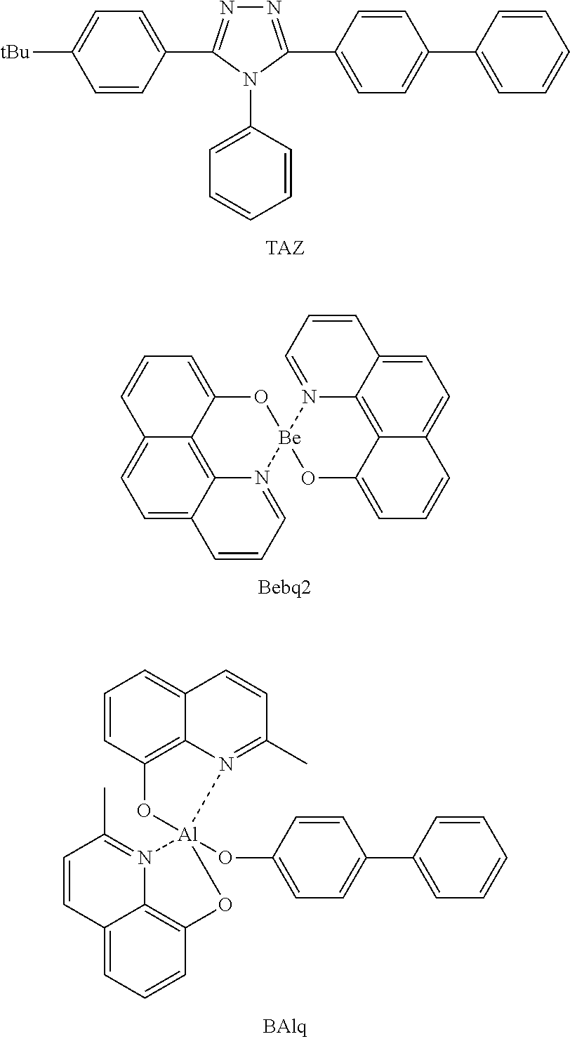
C1=CC(C2=NN=C(C3=CC=C(C4=CC=CC=C4)C=C3)N2C2=CC=CC=C2)=CC=C1[tBu].C1=C2C3=C4C(=C1)C=CC=C4O[Be]1(N3=CC=C2)OC2=CC=CC3=CC=C4C(=C23)N1=CC=C4.C1=CC2=C3C(=C1)C=CC(C)=N3[Al]1(OC3=CC=C(C4=CC=CC=C4)C=C3)(O2)N2=C(C)C=CC3=CC=CC(=C23)O1
